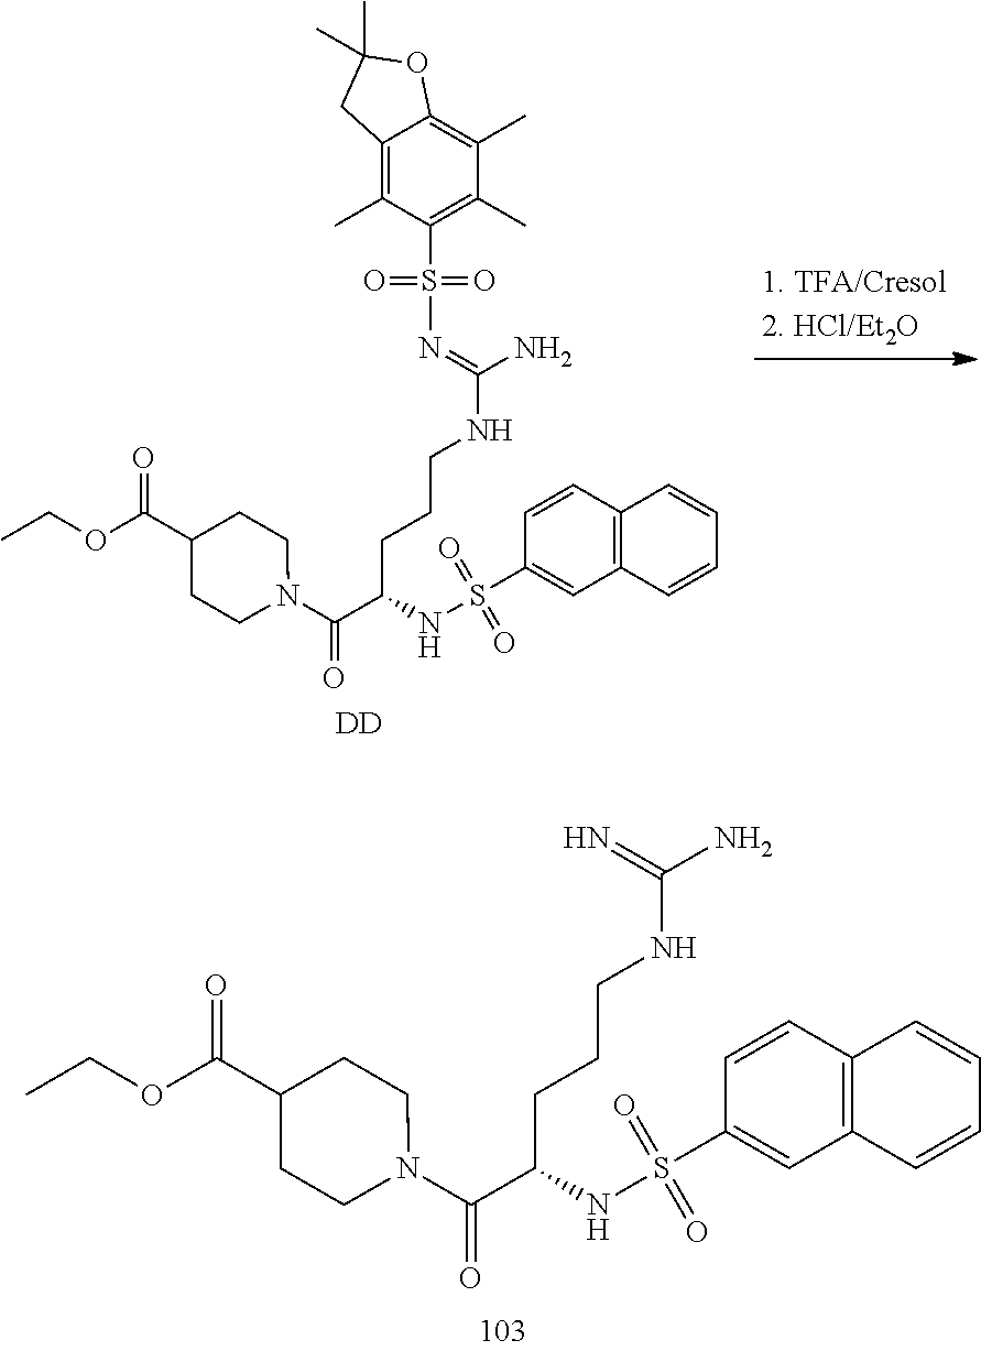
N=C(N)NCCCC(C(N1CCC(C(OCC)=O)CC1)=O)NS(C1=CC2=C(C=C1)C=CC=C2)(=O)=O.C12=C(C)C(S(=O)(=O)N=C(N)NCCCC(C(N3CCC(C(OCC)=O)CC3)=O)NS(C3=CC4=C(C=C3)C=CC=C4)(=O)=O)=C(C)C(C)=C1OC(C)(C)C2.[DD]
